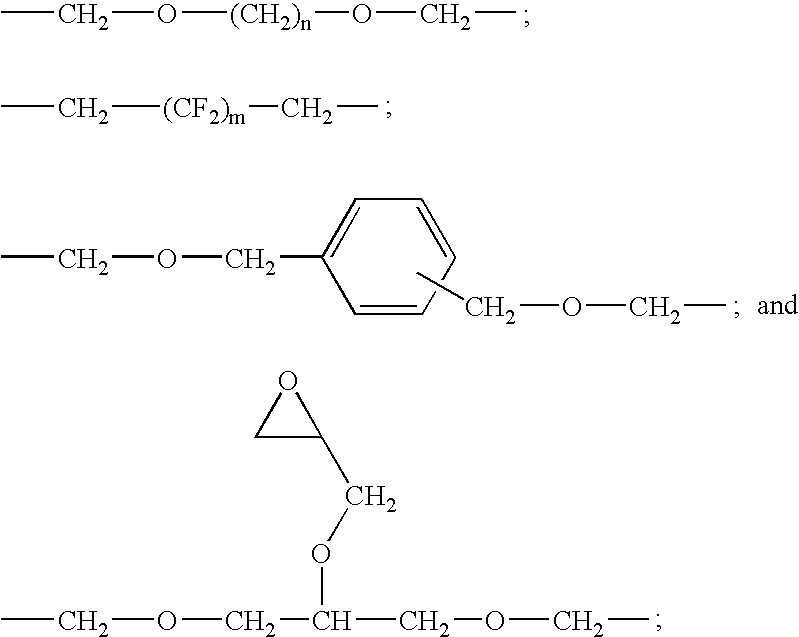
O([(CH2)n]OCC)CC.[(CF2)m](CC)CC.C1=C(COCC)C=CC=C1.CCOCC.C(OCC(COCC)OCC1OC1)C
